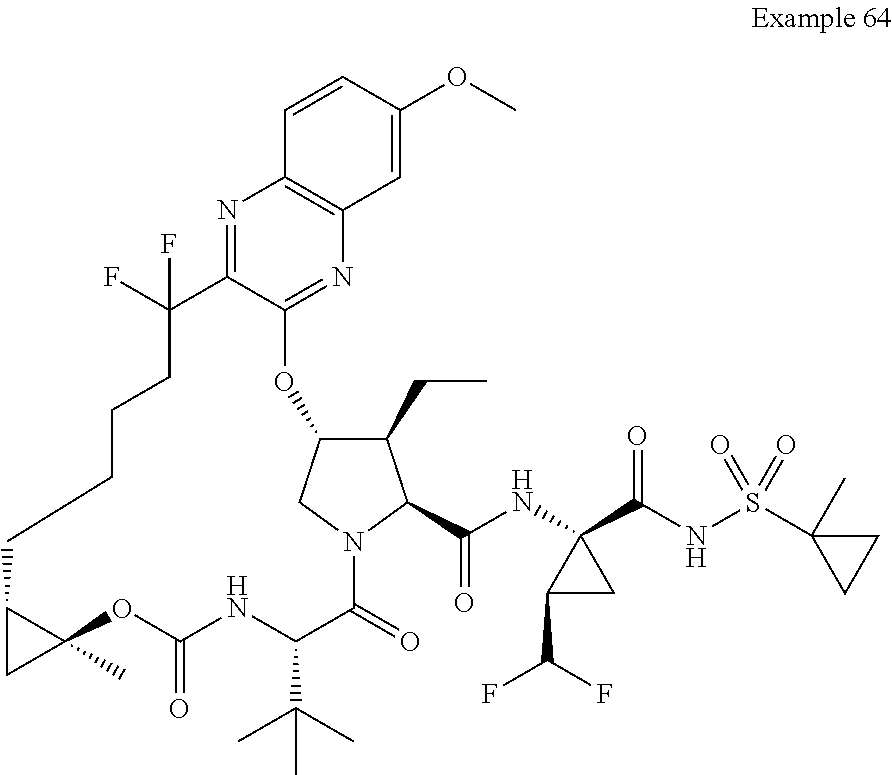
C12CC1(C)OC(=O)NC(C(C)(C)C)C(=O)N1CC(C(CC)C1C(NC1(C(NS(C3(C)CC3)(=O)=O)=O)C(C(F)F)C1)=O)OC1=NC3=C(N=C1C(F)(F)CCCC2)C=CC(OC)=C3
